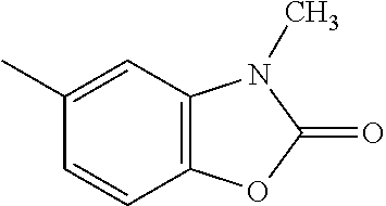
C12=C(N(C)C(=O)O1)C=C(C)C=C2
